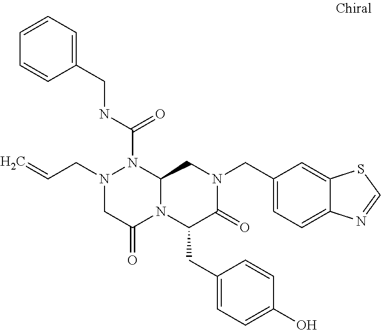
N1(CC=C)CC(=O)N2C(N1C(NCC1=CC=CC=C1)=O)CN(CC1=CC=C3C(=C1)SC=N3)C(=O)C2CC1=CC=C(O)C=C1
